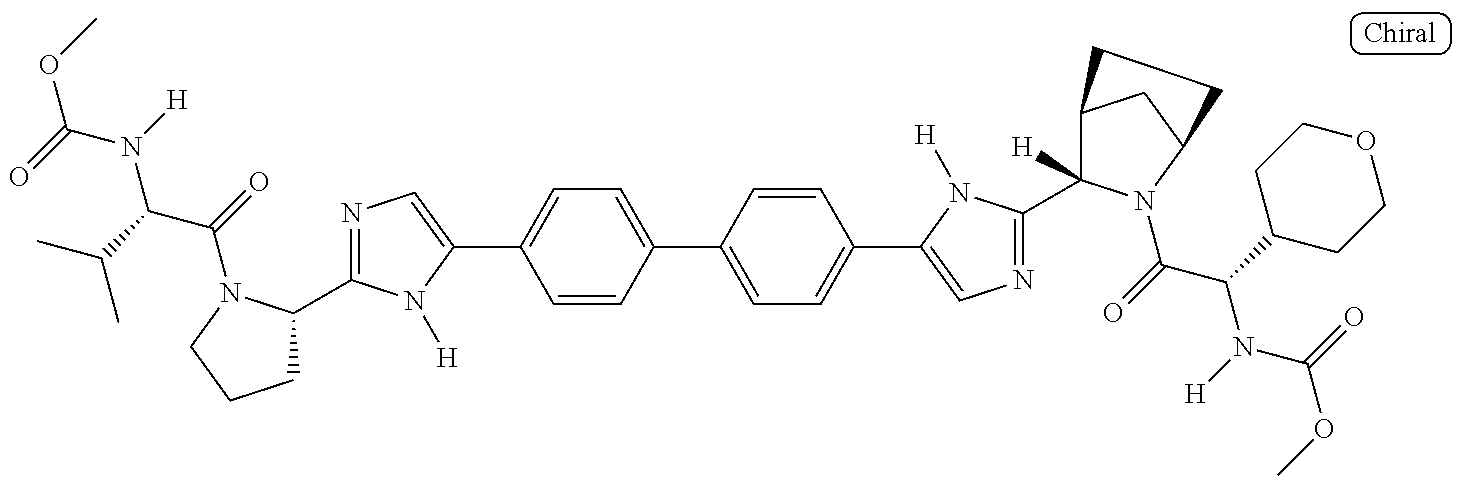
COC(N(C(C(=O)N1C(C2=NC=C(C3=CC=C(C4=CC=C(C5=CN=C(C6([H])C7CC(N6C(=O)C(C6CCOCC6)N([H])C(=O)OC)CC7)N5[H])C=C4)C=C3)N2[H])CCC1)C(C)C)[H])=O
